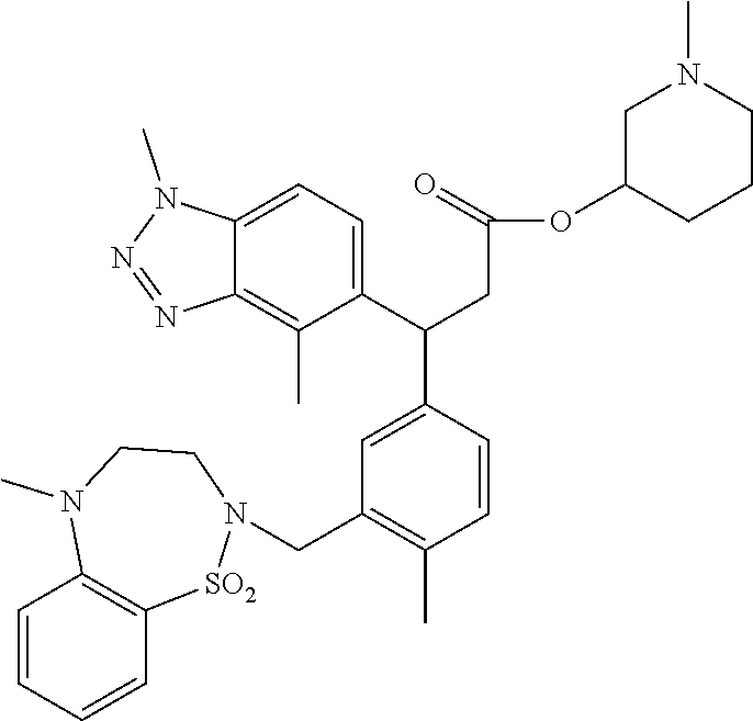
C1=CC=CC2=C1N(C)CCN(CC1=C(C)C=CC(C(C3=CC=C4C(=C3C)N=NN4C)CC(OC3CCCN(C)C3)=O)=C1)[SO2]2
